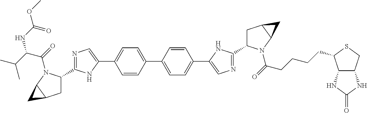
C1C(C2=NC=C(C3=CC=C(C4=CC=C(C5=CN=C(C6CC7C(C7)N6C(=O)CCCCC6C7C(CS6)NC(=O)N7)N5)C=C4)C=C3)N2)N(C(=O)C(C(C)C)NC(OC)=O)C2C1C2
